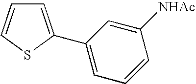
C1([NHAc])=CC(C2=CC=CS2)=CC=C1
